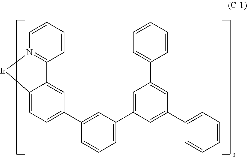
C1=CC=CC2=N1[Ir]C1=CC=C(C3=CC(C4=CC(C5=CC=CC=C5)=CC(C5=CC=CC=C5)=C4)=CC=C3)C=C21
